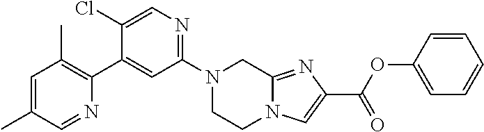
N1(C2=NC=C(Cl)C(C3=C(C)C=C(C)C=N3)=C2)CCN2C(=NC(C(=O)OC3=CC=CC=C3)=C2)C1
